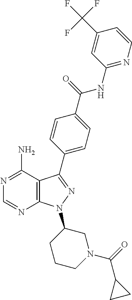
N1=C(N)C2=C(N=C1)N(C1CCCN(C(=O)C3CC3)C1)N=C2C1=CC=C(C(=O)NC2=NC=CC(C(F)(F)F)=C2)C=C1
